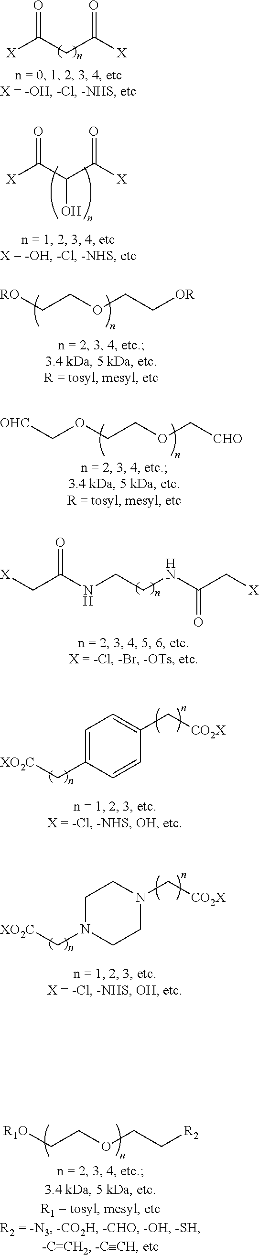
[X]C(CC([X])=O)=O.[X]C(C(C([X])=O)O)=O.[RO]CCOCC[OR].O(CCOC[CHO])C[OHC].[X]CC(NCCNC(C[X])=O)=O.C1=C(C[XO2C])C=CC(C[CO2X])=C1.C1N(C[XO2C])CCN(C[CO2X])C1.[R1O]CCOCC[R2]
